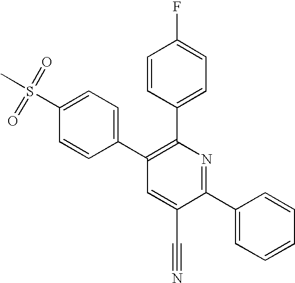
C1(C2=CC=C(S(C)(=O)=O)C=C2)=C(C2=CC=C(F)C=C2)N=C(C2=CC=CC=C2)C(C#N)=C1
